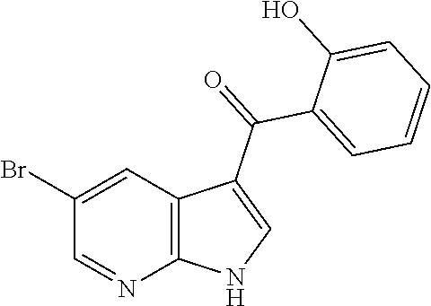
C1(Br)=CC2=C(N=C1)NC=C2C(=O)C1=CC=CC=C1O
